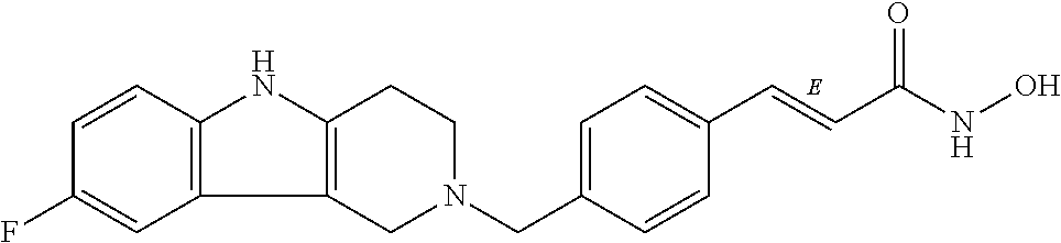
C(C1=CC=C(C=CC(=O)NO)C=C1)N1CCC2=C(C1)C1=C(N2)C=CC(F)=C1
